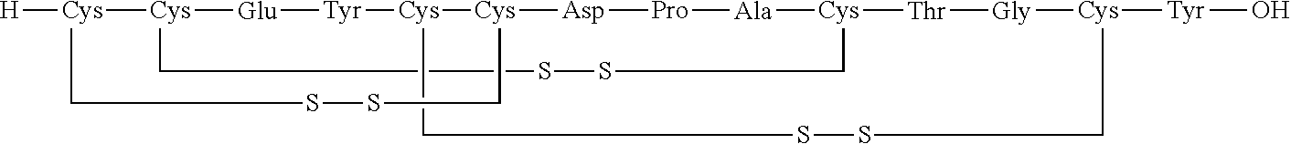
[H][Cys]1[Cys]2[Glu][Tyr][Cys]3[Cys]([Asp][Pro][Ala][Cys]([Thr][Gly][Cys]([Tyr]O)CSSC3)CSSC2)CSSC1
